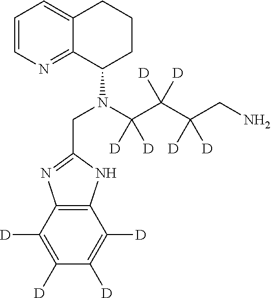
C12=C(C([D])=C([D])C([D])=C1[D])N=C(CN(C1CCCC3=CC=CN=C13)C(C(C(CN)([D])[D])([D])[D])([D])[D])N2
